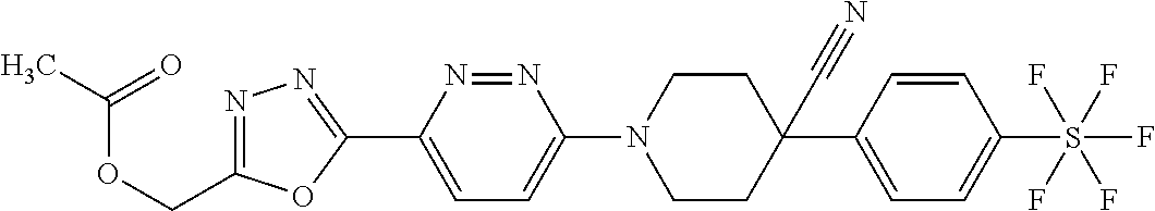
CC(=O)OCC1=NN=C(C2=CC=C(N3CCC(C#N)(C4=CC=C(S(F)(F)(F)(F)F)C=C4)CC3)N=N2)O1
